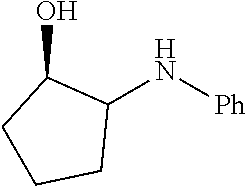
C1(N[Ph])C(O)CCC1
